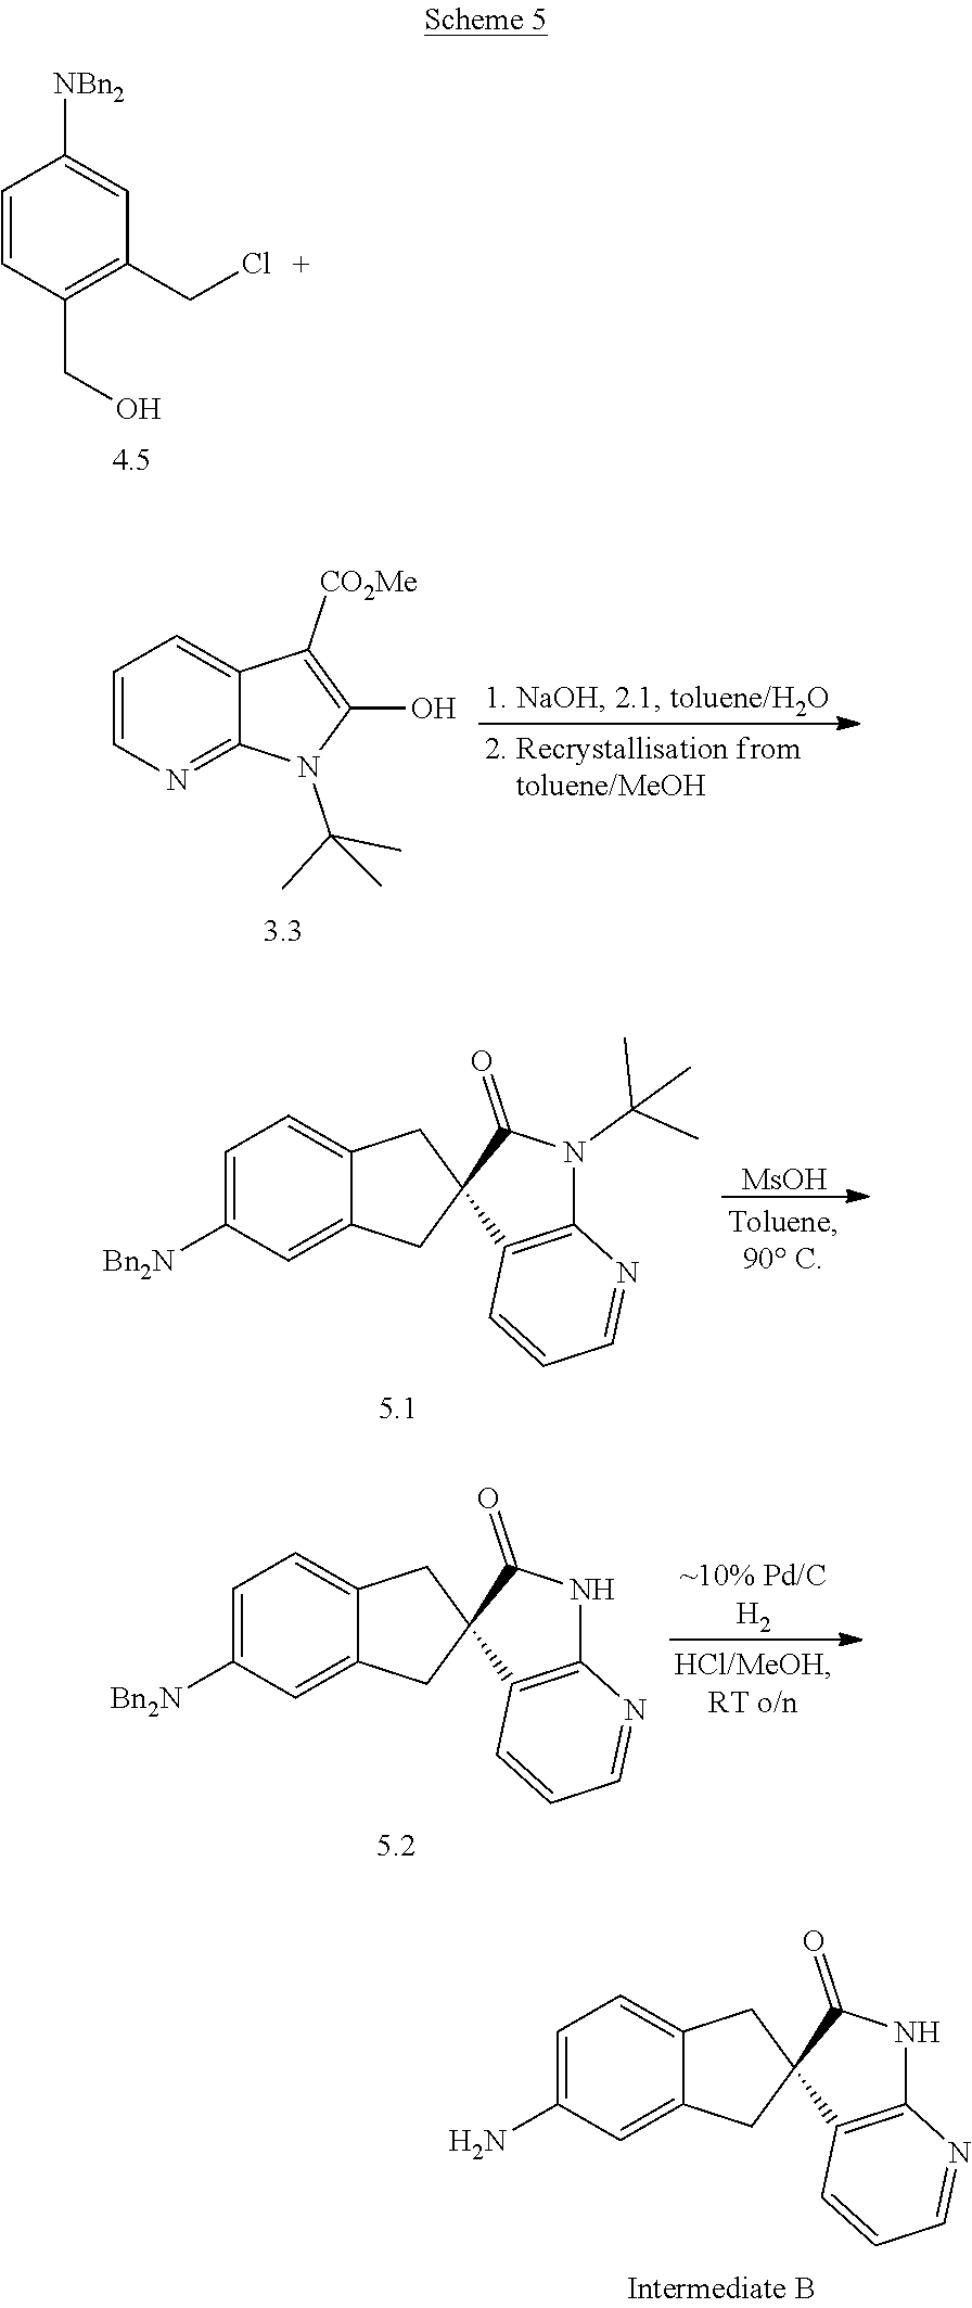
C1=CC(CO)=C(CCl)C=C1[NBn2].C1=CN=C2C(=C1)C([CO2Me])=C(O)N2C(C)(C)C.[MsOH].C1=C([Bn2N])C=C2C(=C1)CC1(C2)C2=C(N(C(C)(C)C)C1=O)N=CC=C2.C1=C(N)C=C2C(=C1)CC1(C2)C2=C(NC1=O)N=CC=C2.C1=C([Bn2N])C=C2C(=C1)CC1(C2)C2=C(NC1=O)N=CC=C2
